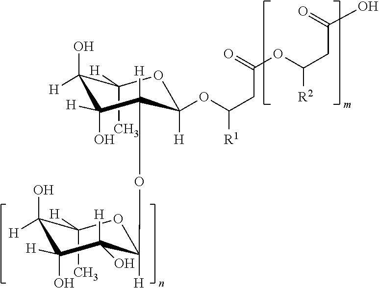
O1C([H])(OC(CC(OC(CC(O)=O)[R2])=O)[R1])C([H])(OC2([H])OC(C)([H])C(O)([H])C(O)([H])C2([H])O)C(O)([H])C(O)([H])C1(C)[H]
